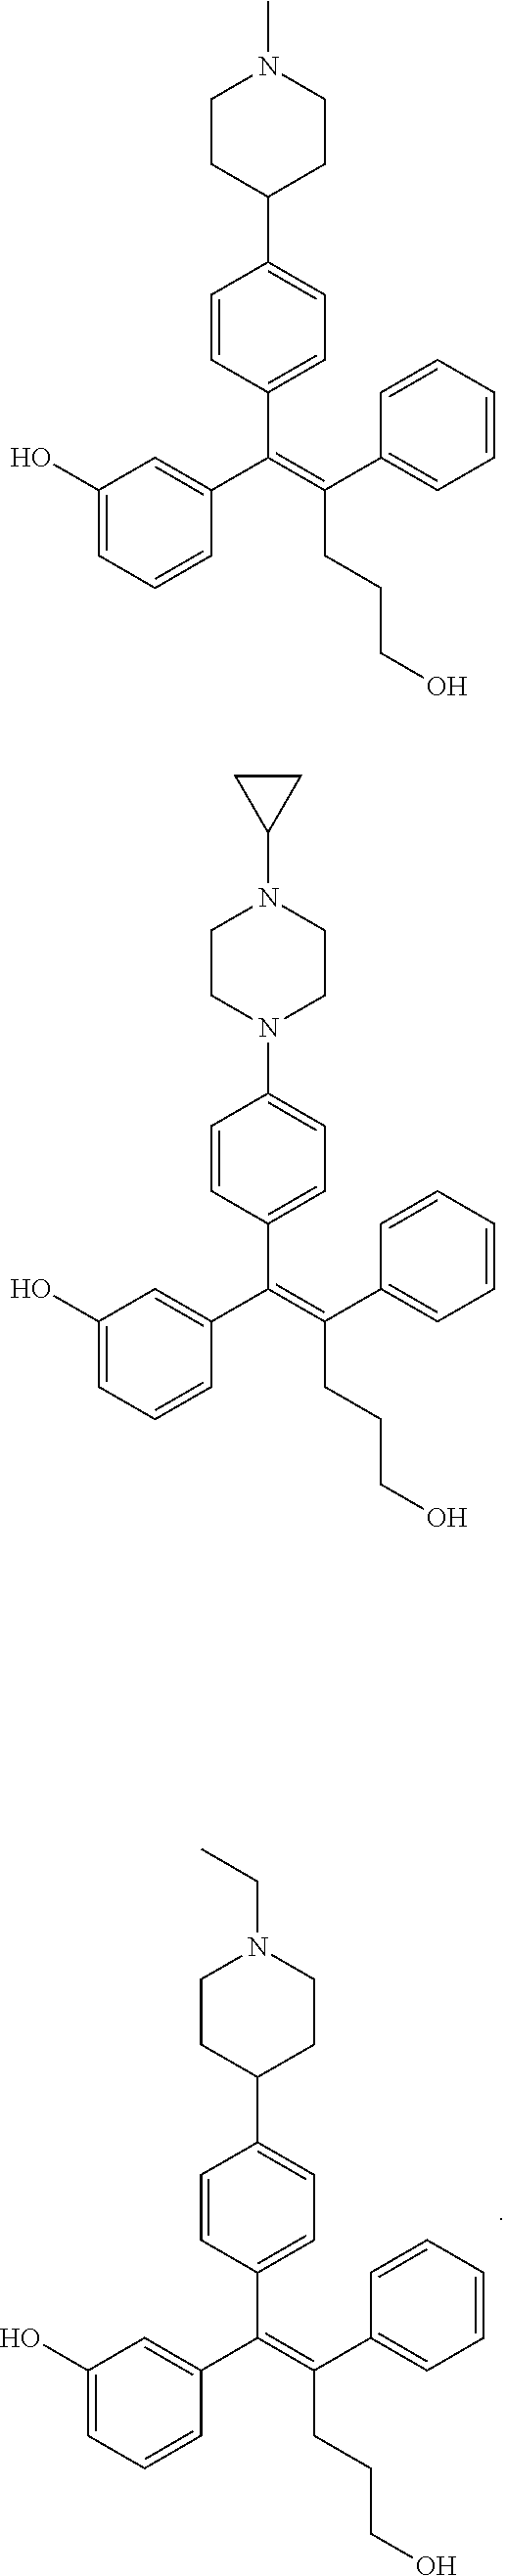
C(=C(C1=CC=CC=C1)CCCO)(C1=CC(O)=CC=C1)C1=CC=C(C2CCN(C)CC2)C=C1.C(=C(C1=CC=CC=C1)CCCO)(C1=CC(O)=CC=C1)C1=CC=C(N2CCN(C3CC3)CC2)C=C1.C(=C(C1=CC=CC=C1)CCCO)(C1=CC(O)=CC=C1)C1=CC=C(C2CCN(CC)CC2)C=C1
